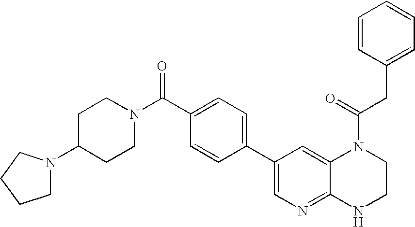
C1(C2=CC=C(C(N3CCC(N4CCCC4)CC3)=O)C=C2)=CN=C2C(=C1)N(C(=O)CC1=CC=CC=C1)CCN2
